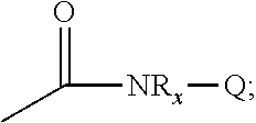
[NRx](C(=O)C)[Q]
